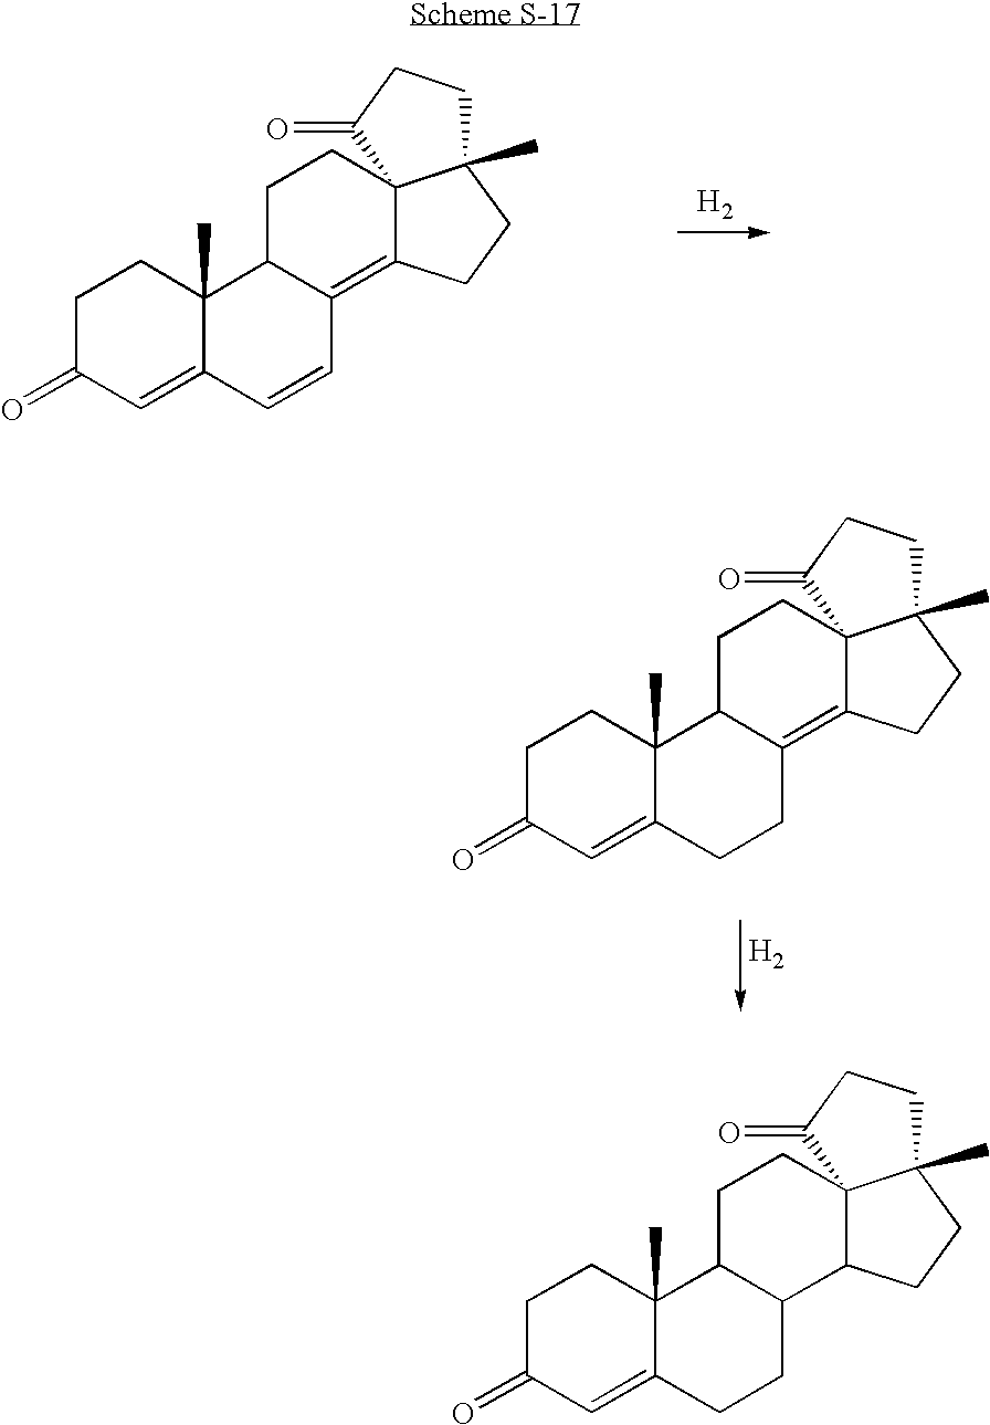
C1C(=O)C=C2C(C)(C1)C1C(=C3C4(CC1)C(C)(CC3)CCC4=O)C=C2.[H2].C1C(=O)C=C2C(C)(C1)C1C(=C3C4(CC1)C(C)(CC3)CCC4=O)CC2.[H2].C1C(=O)C=C2C(C)(C1)C1C(CC2)C2C3(CC1)C(C)(CC2)CCC3=O
